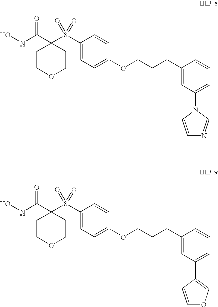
ONC(C1(S(C2=CC=C(OCCCC3=CC(N4C=CN=C4)=CC=C3)C=C2)(=O)=O)CCOCC1)=O.ONC(C1(S(C2=CC=C(OCCCC3=CC(C4=COC=C4)=CC=C3)C=C2)(=O)=O)CCOCC1)=O
